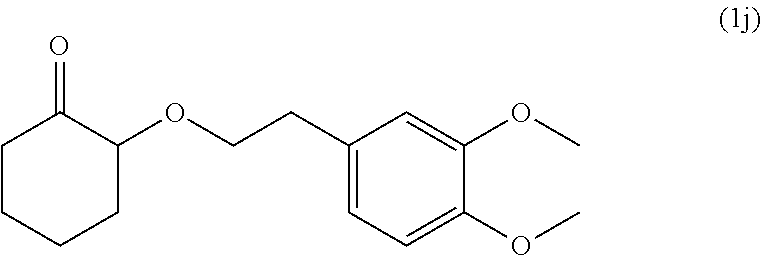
C1CCCC(OCCC2=CC=C(OC)C(OC)=C2)C1=O
